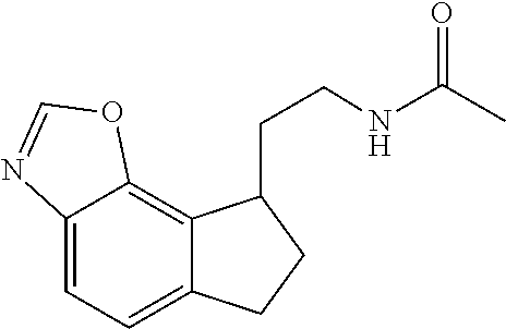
C12=CC=C3C(=C1OC=N2)C(CCNC(=O)C)CC3
